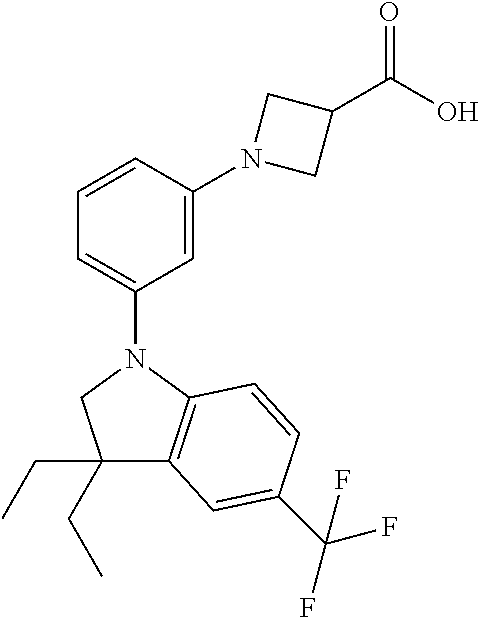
N1(C2=CC=CC(N3CC(C(O)=O)C3)=C2)CC(CC)(CC)C2=C1C=CC(C(F)(F)F)=C2
